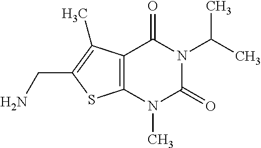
C12=C(N(C)C(=O)N(C(C)C)C1=O)SC(CN)=C2C
